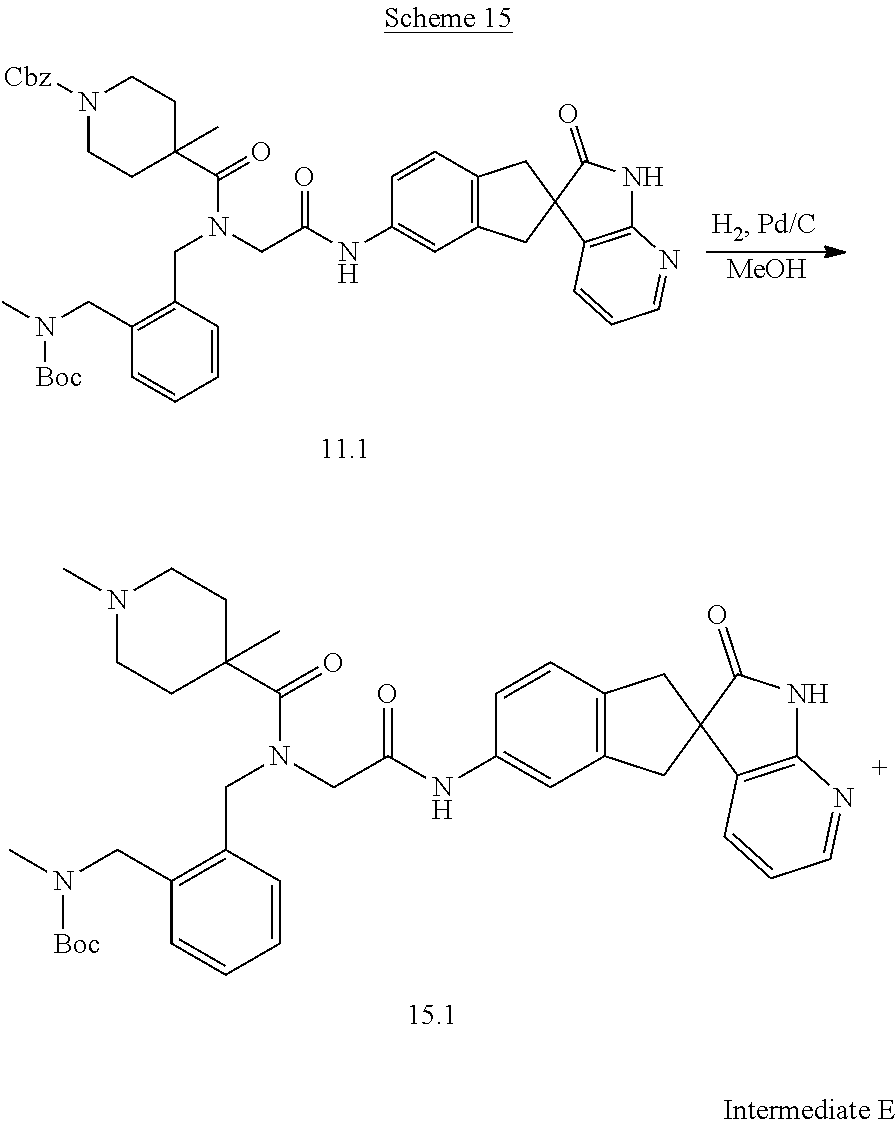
N(CC1=C(CN(C(C2(C)CCN(C)CC2)=O)CC(NC2=CC3=C(C=C2)CC2(C3)C(=O)NC3=C2C=CC=N3)=O)C=CC=C1)(C)[Boc].N(C)(CC1=C(CN(C(C2(C)CCN([Cbz])CC2)=O)CC(NC2=CC3=C(CC4(C3)C(=O)NC3=C4C=CC=N3)C=C2)=O)C=CC=C1)[Boc].[MeOH]
